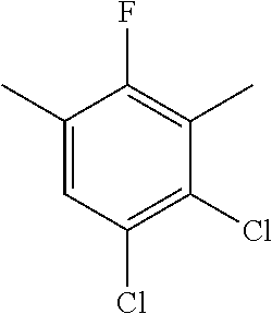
C1(C)=CC(Cl)=C(Cl)C(C)=C1F
